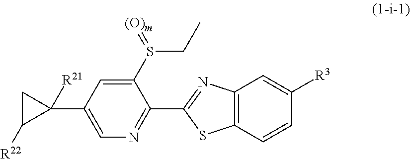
C1(S(=[(O)m])CC)=CC(C2([R21])CC2[R22])=CN=C1C1=NC2=C(S1)C=CC([R3])=C2
